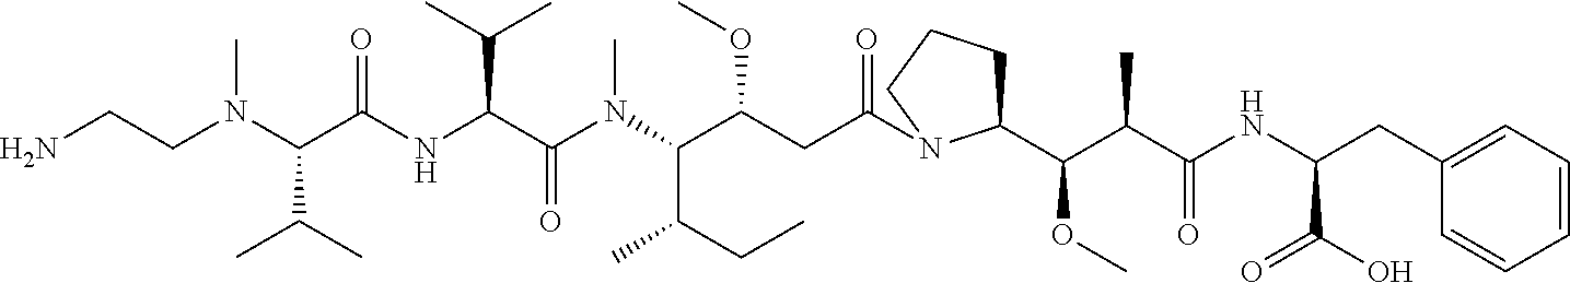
NCCN(C(C(NC(C(N(C(C(CC(=O)N1C(C(C(C(NC(CC2=CC=CC=C2)C(O)=O)=O)C)OC)CCC1)OC)C(CC)C)C)=O)C(C)C)=O)C(C)C)C
